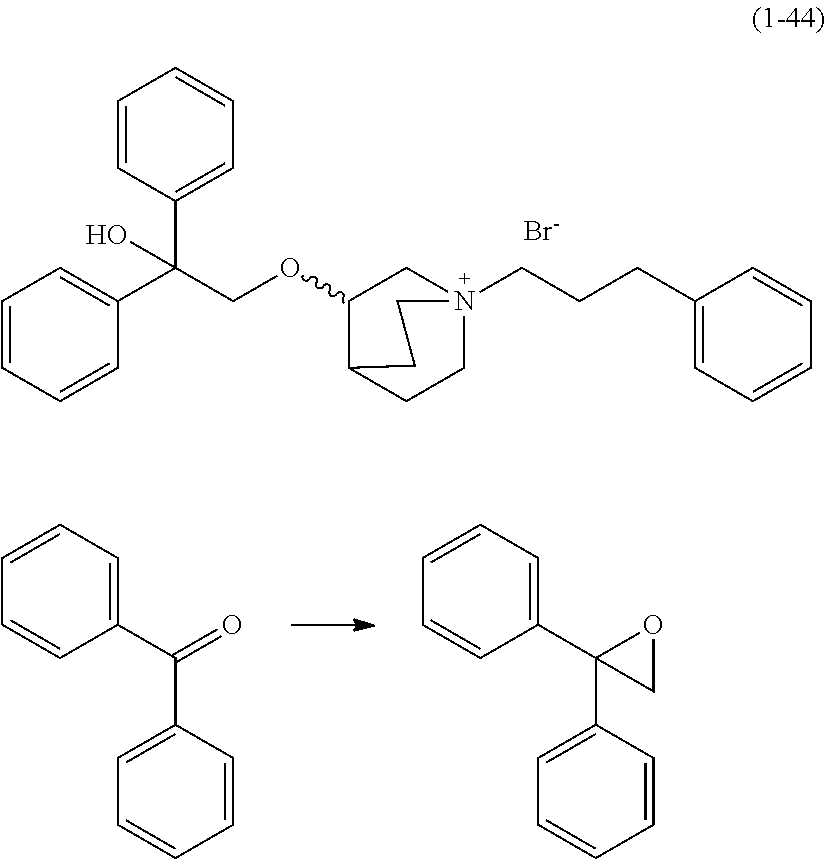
C1=CC=CC(C(C2=CC=CC=C2)(COC2CN3(CCCC4=CC=CC=C4)CCC2CC3)O)=C1.[Br-].O=C(C1=CC=CC=C1)C1=CC=CC=C1.C1(C2=CC=CC=C2)(C2=CC=CC=C2)CO1
